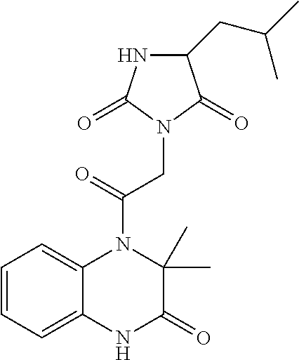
C1(CC(C)C)NC(=O)N(CC(N2C3=CC=CC=C3NC(=O)C2(C)C)=O)C1=O
